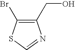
C1(CO)=C(Br)SC=N1
